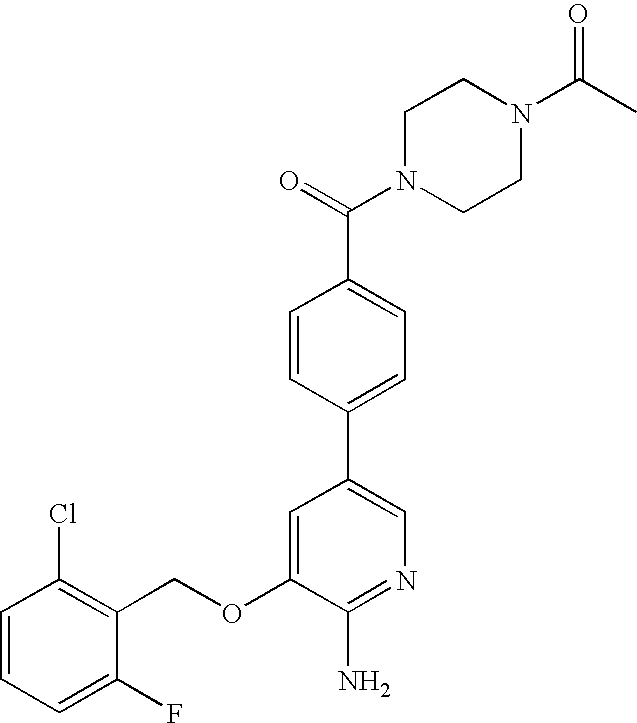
C1=CC=C(F)C(COC2=CC(C3=CC=C(C(=O)N4CCN(C(C)=O)CC4)C=C3)=CN=C2N)=C1Cl
